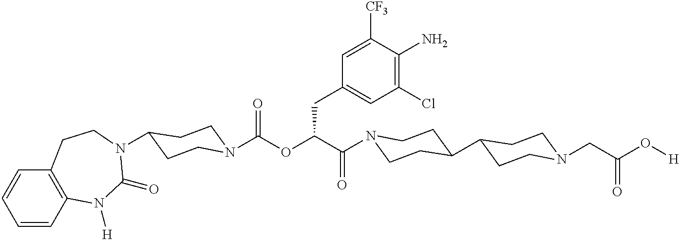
N1(C(C(OC(=O)N2CCC(N3C(=O)N([H])C4=C(C=CC=C4)CC3)CC2)CC2=CC(Cl)=C(N)C([CF3])=C2)=O)CCC(C2CCN(CC(O[H])=O)CC2)CC1
